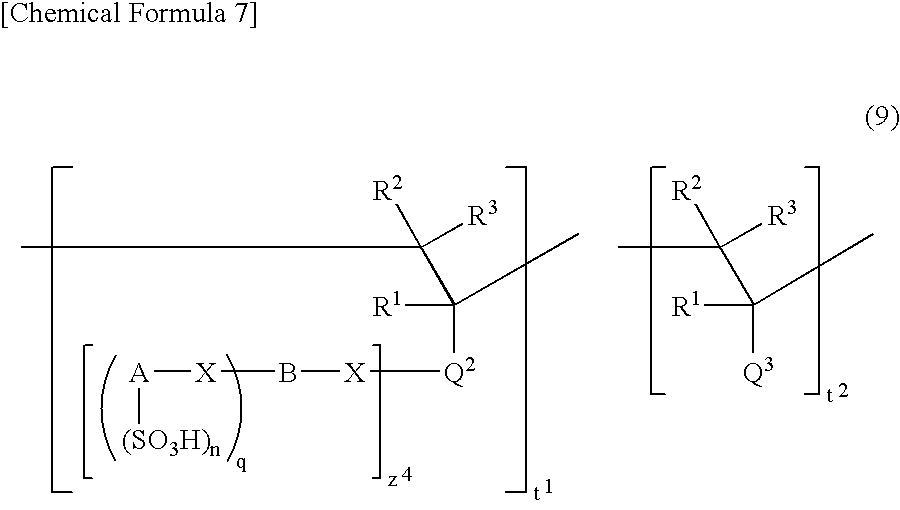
[A]([X]B[X][Q2]C([R1])(C([R2])([R3])C)C)[(SO3H)n].[Q3]C([R1])(C([R2])([R3])C)C
